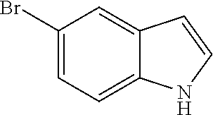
C1=C(Br)C=C2C(=C1)NC=C2
